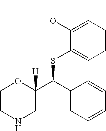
C1CNCC(C(SC2=CC=CC=C2OC)C2=CC=CC=C2)([H])O1
